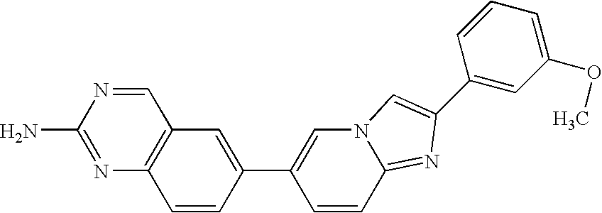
C1=NC(N)=NC2=C1C=C(C1=CN3C(=NC(C4=CC(OC)=CC=C4)=C3)C=C1)C=C2
